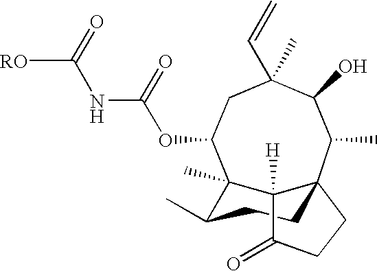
[RO]C(NC(OC1CC(C=C)(C)C(O)C(C)C23CCC(C)C1(C)C2([H])C(=O)CC3)=O)=O
